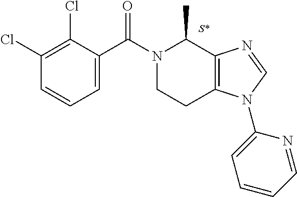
ClC1=C(Cl)C(C(N2C(C)C3=C(CC2)N(C2=CC=CC=N2)C=N3)=O)=CC=C1
